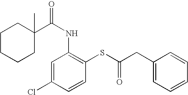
C1CCCC(C)(C(NC2=C(SC(CC3=CC=CC=C3)=O)C=CC(Cl)=C2)=O)C1
